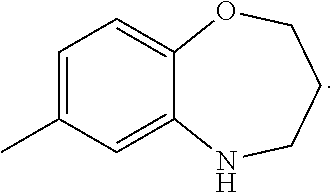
C1=C(C)C=C2C(=C1)OCCCN2
